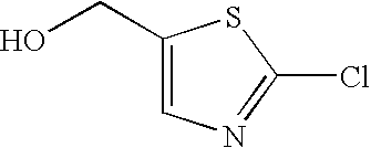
C1(CO)=CN=C(Cl)S1
